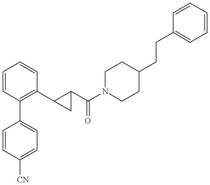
C1=CC([CN])=CC=C1C1=C(C2C(C(N3CCC(CCC4=CC=CC=C4)CC3)=O)C2)C=CC=C1
